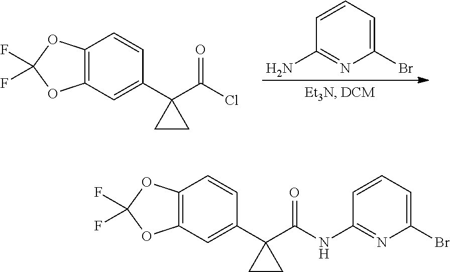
C12=C(C=C(C3(C(Cl)=O)CC3)C=C1)OC(F)(F)O2.C1(Br)=CC=CC(N)=N1.C12=C(C=C(C3(C(NC4=NC(Br)=CC=C4)=O)CC3)C=C1)OC(F)(F)O2
